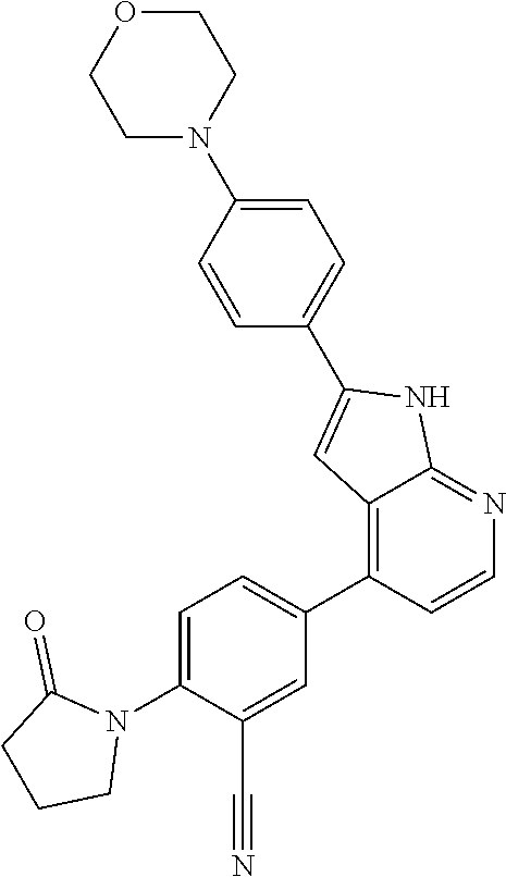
C1=C(N2C(=O)CCC2)C(C#N)=CC(C2=C3C(=NC=C2)NC(C2=CC=C(N4CCOCC4)C=C2)=C3)=C1
